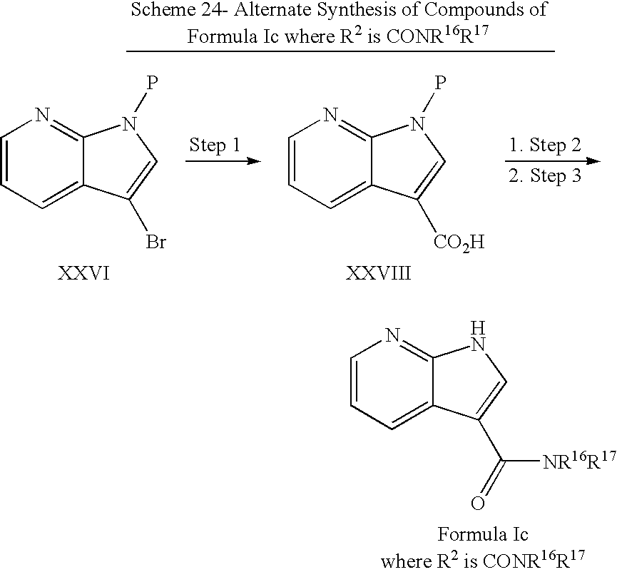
C1=CC=C2C(=N1)N(P)C=C2Br.C1=CC=C2C(=N1)N(P)C=C2[CO2H].C1=CC=C2C(=N1)NC=C2C(=O)[NR16R17]
